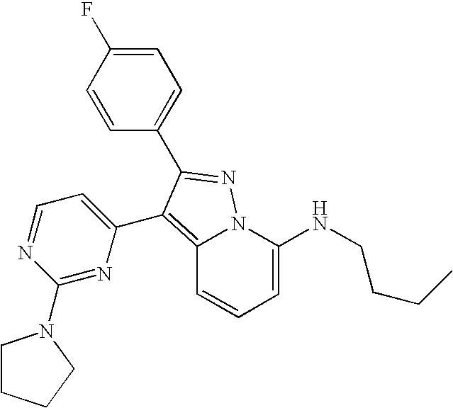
C12=C(C3=CC=NC(N4CCCC4)=N3)C(C3=CC=C(F)C=C3)=NN1C(NCCCC)=CC=C2
